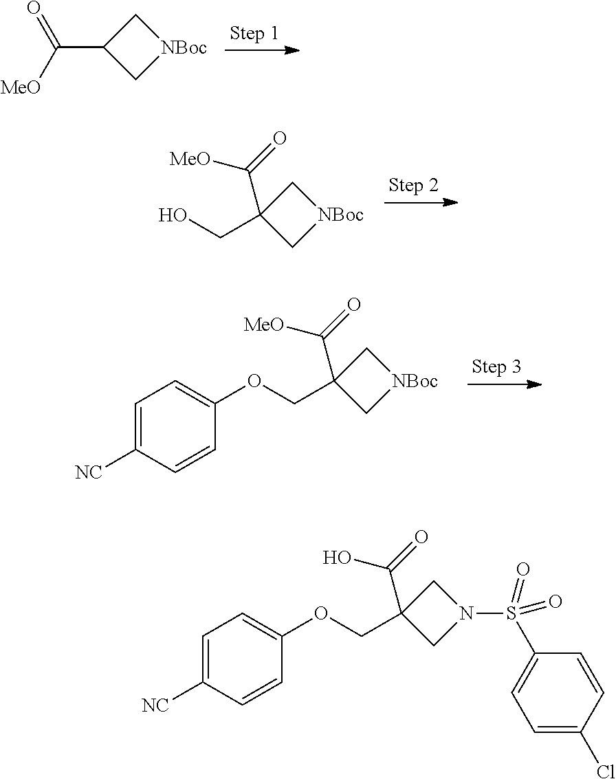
C1[NBoc]CC1C([MeO])=O.C1[NBoc]CC1(C(=O)[MeO])CO.C1=C([NC])C=CC(OCC2(C(=O)[MeO])C[NBoc]C2)=C1.C1=C([NC])C=CC(OCC2(C(=O)O)CN(S(C3=CC=C(Cl)C=C3)(=O)=O)C2)=C1
